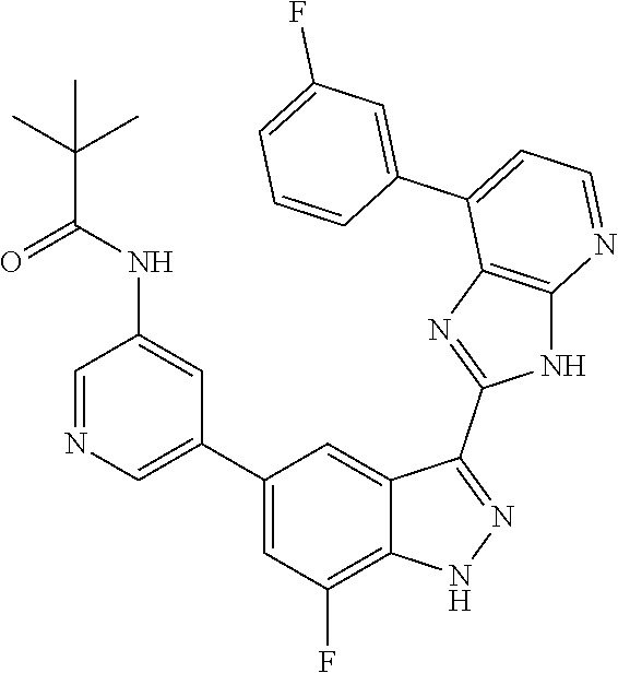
C1=NC=C(C2=CC(F)=C3C(=C2)C(C2=NC4=C(N2)N=CC=C4C2=CC(F)=CC=C2)=NN3)C=C1NC(C(C)(C)C)=O
